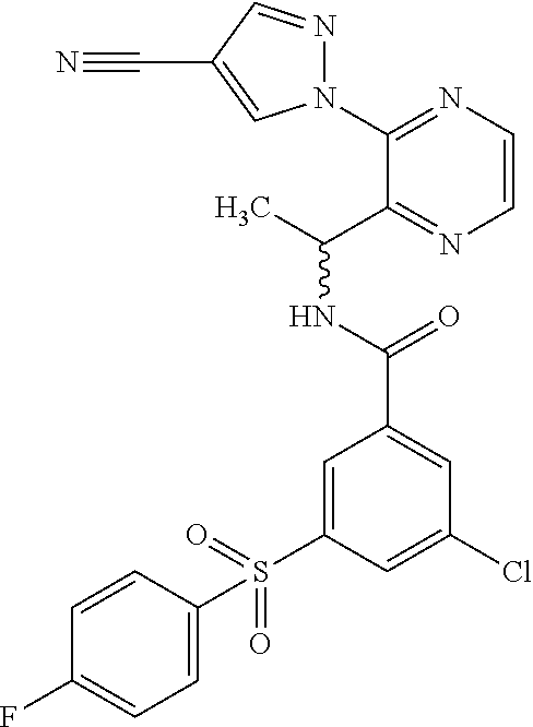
C1(N2N=CC(C#N)=C2)=NC=CN=C1C(C)NC(=O)C1=CC(Cl)=CC(S(C2=CC=C(F)C=C2)(=O)=O)=C1
